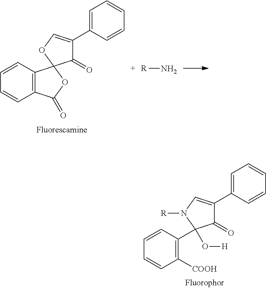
C12=C(C=CC=C1)C1(OC2=O)C(=O)C(C2=CC=CC=C2)=CO1.[R]N.C1([COOH])=C(C2(O[H])C(=O)C(C3=CC=CC=C3)=CN2[R])C=CC=C1
